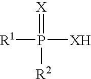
[R1]P(=[X])([XH])[R2]
